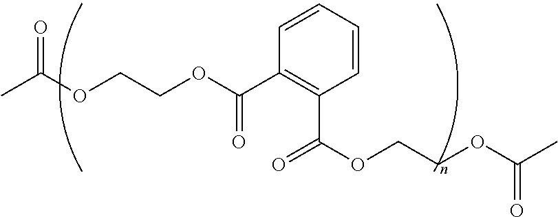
C1=CC=CC(C(=O)OCCOC(C)=O)=C1C(OCCOC(C)=O)=O
